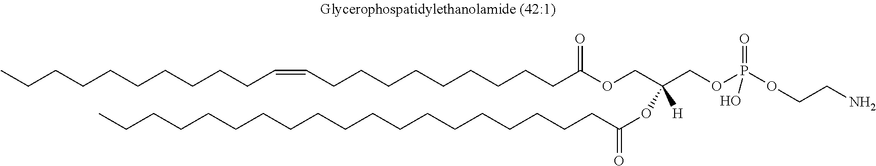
C(CCCCCC(OC(COC(CCCCCCCCCC=CCCCCCCCCCC)=O)(COP(OCCN)(=O)O)[H])=O)CCCCCCCCCCCCC
